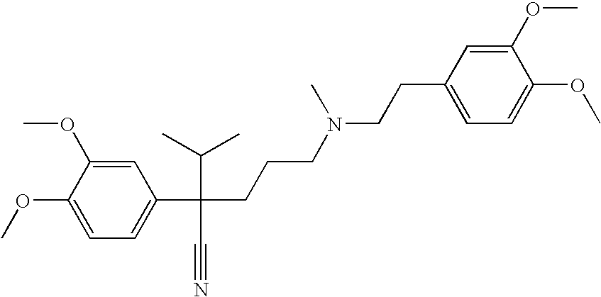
C1(OC)=CC=C(C(C(C)C)(C#N)CCCN(CCC2=CC=C(OC)C(OC)=C2)C)C=C1OC
